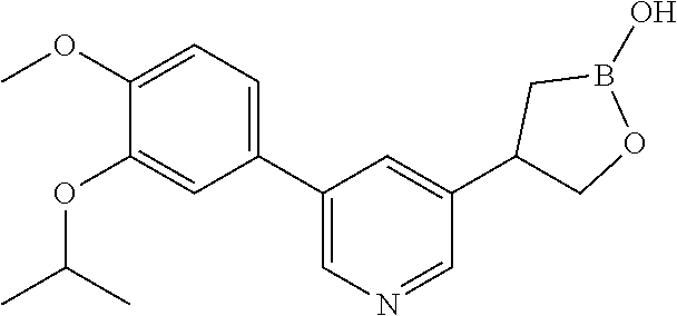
C1(OC)=CC=C(C2=CN=CC(C3COB(O)C3)=C2)C=C1OC(C)C
